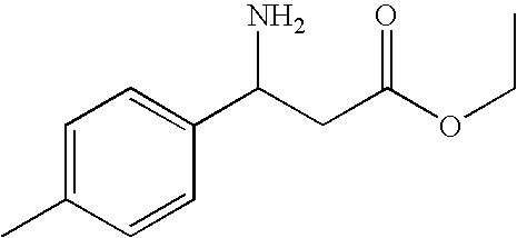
C1=C(C)C=CC(C(CC(OCC)=O)N)=C1
